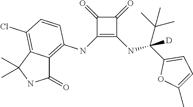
C1(NC2=C3C(=C(Cl)C=C2)C(C)(C)NC3=O)=C(NC(C2=CC=C(C)O2)(C(C)(C)C)[D])C(=O)C1=O
